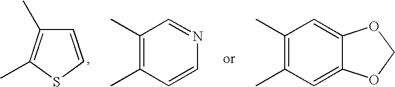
C1=CSC(C)=C1C.C1(C)=C(C)C=CN=C1.C1(C)=C(C)C=C2C(=C1)OCO2
